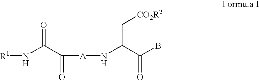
[R1]NC(C([A]NC(C(B)=O)C[CO2R2])=O)=O
